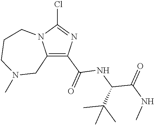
C1(C(=O)NC(C(NC)=O)C(C)(C)C)=C2N(C(Cl)=N1)CCCN(C)C2
